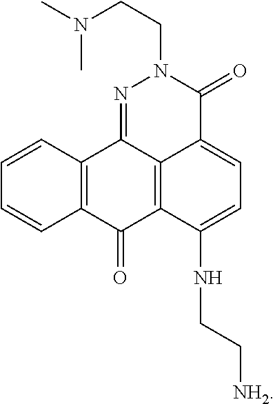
C12=C(C(=O)C3=C4C1=NN(CCN(C)C)C(=O)C4=CC=C3NCC[NH2])C=CC=C2
